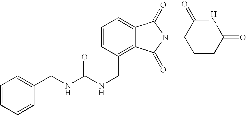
C1=C2C(=C(CNC(=O)NCC3=CC=CC=C3)C=C1)C(=O)N(C1CCC(=O)NC1=O)C2=O
